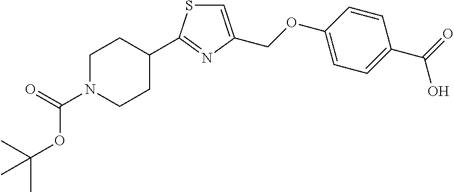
C1=C(COC2=CC=C(C(=O)O)C=C2)N=C(C2CCN(C(=O)OC(C)(C)C)CC2)S1
